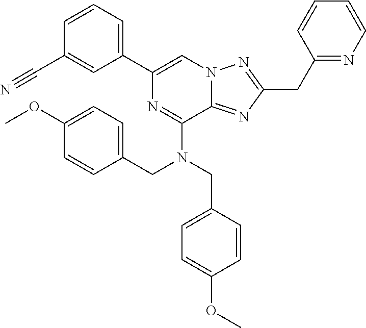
C1=CC(C#N)=CC(C2=CN3C(=NC(CC4=NC=CC=C4)=N3)C(N(CC3=CC=C(OC)C=C3)CC3=CC=C(OC)C=C3)=N2)=C1
